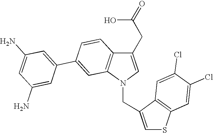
C1(CC(O)=O)=CN(CC2=CSC3=C2C=C(Cl)C(Cl)=C3)C2=C1C=CC(C1=CC(N)=CC(N)=C1)=C2
